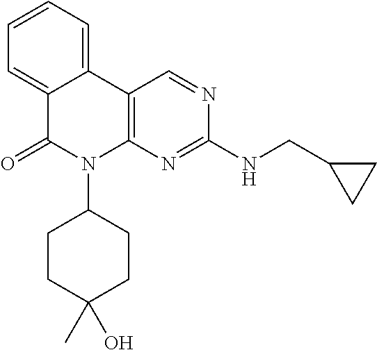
C1=CC=C2C(=C1)C(=O)N(C1CCC(C)(O)CC1)C1=C2C=NC(NCC2CC2)=N1
